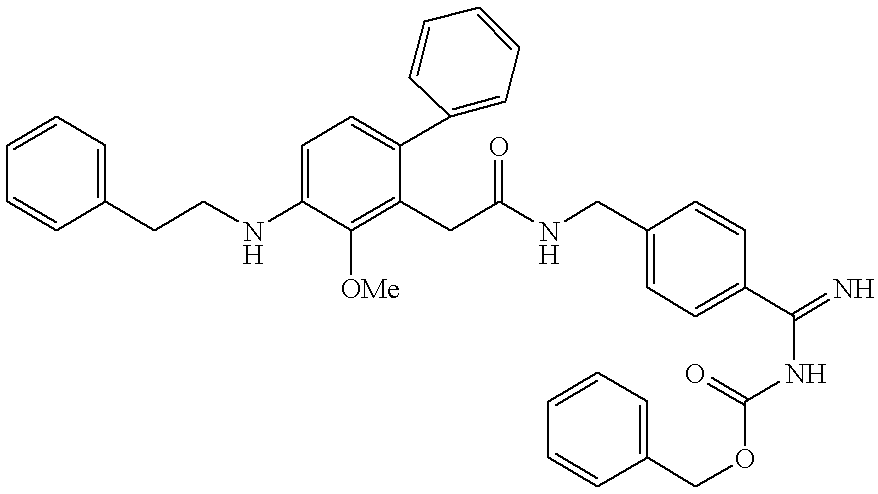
C1=C(CCNC2=CC=C(C3=CC=CC=C3)C(CC(NCC3=CC=C(C(=N)NC(OCC4=CC=CC=C4)=O)C=C3)=O)=C2[OMe])C=CC=C1
